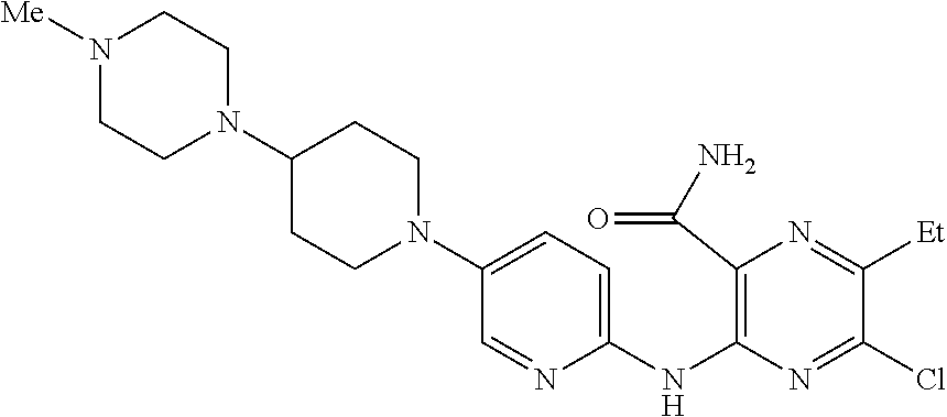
C1(NC2=C(C(N)=O)N=C([Et])C(Cl)=N2)=CC=C(N2CCC(N3CCN([Me])CC3)CC2)C=N1
